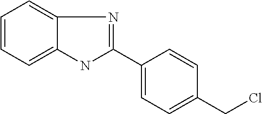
C12=CC=CC=C1NC(C1=CC=C(CCl)C=C1)=N2
